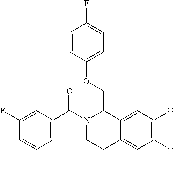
C1(F)=CC(C(N2CCC3=CC(OC)=C(OC)C=C3C2COC2=CC=C(F)C=C2)=O)=CC=C1
